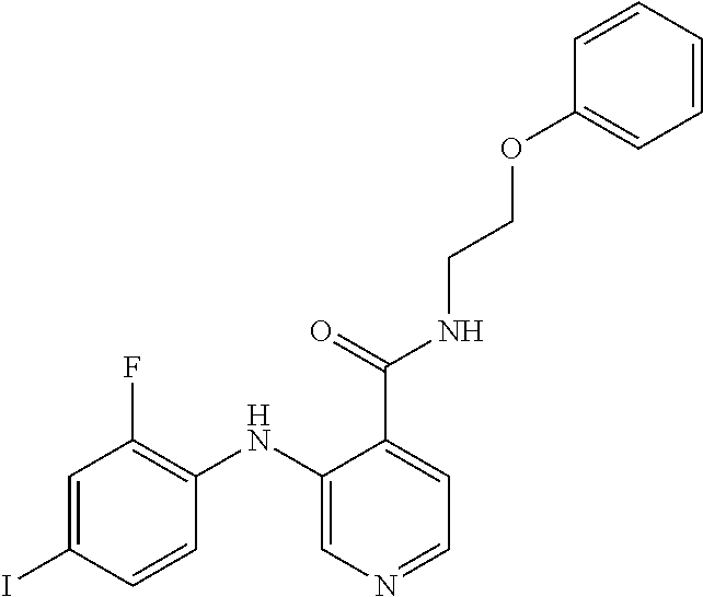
C1=C(I)C=CC(NC2=CN=CC=C2C(=O)NCCOC2=CC=CC=C2)=C1F
